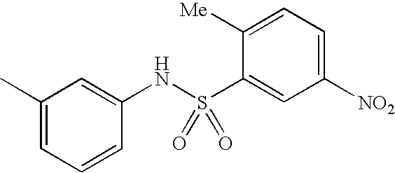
C1(C)=CC=CC(NS(C2=CC([NO2])=CC=C2[Me])(=O)=O)=C1
